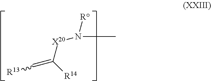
[X20](N([R])C)C(=C[R13])[R14]
